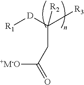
C(CC(=O)[+M-O])([D][R1])([R3])[R2]
